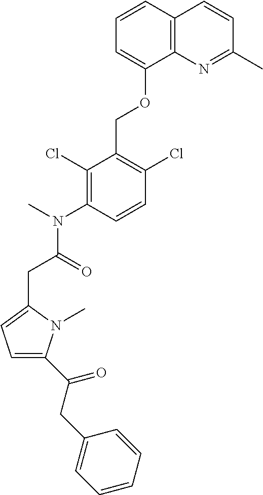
C1=CC2=C(C(OCC3=C(Cl)C=CC(N(C)C(=O)CC4=CC=C(C(CC5=CC=CC=C5)=O)N4C)=C3Cl)=C1)N=C(C)C=C2
